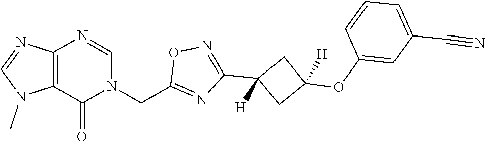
C12=C(N=CN(CC3=NC(C4([H])CC(OC5=CC(C#N)=CC=C5)([H])C4)=NO3)C1=O)N=CN2C
